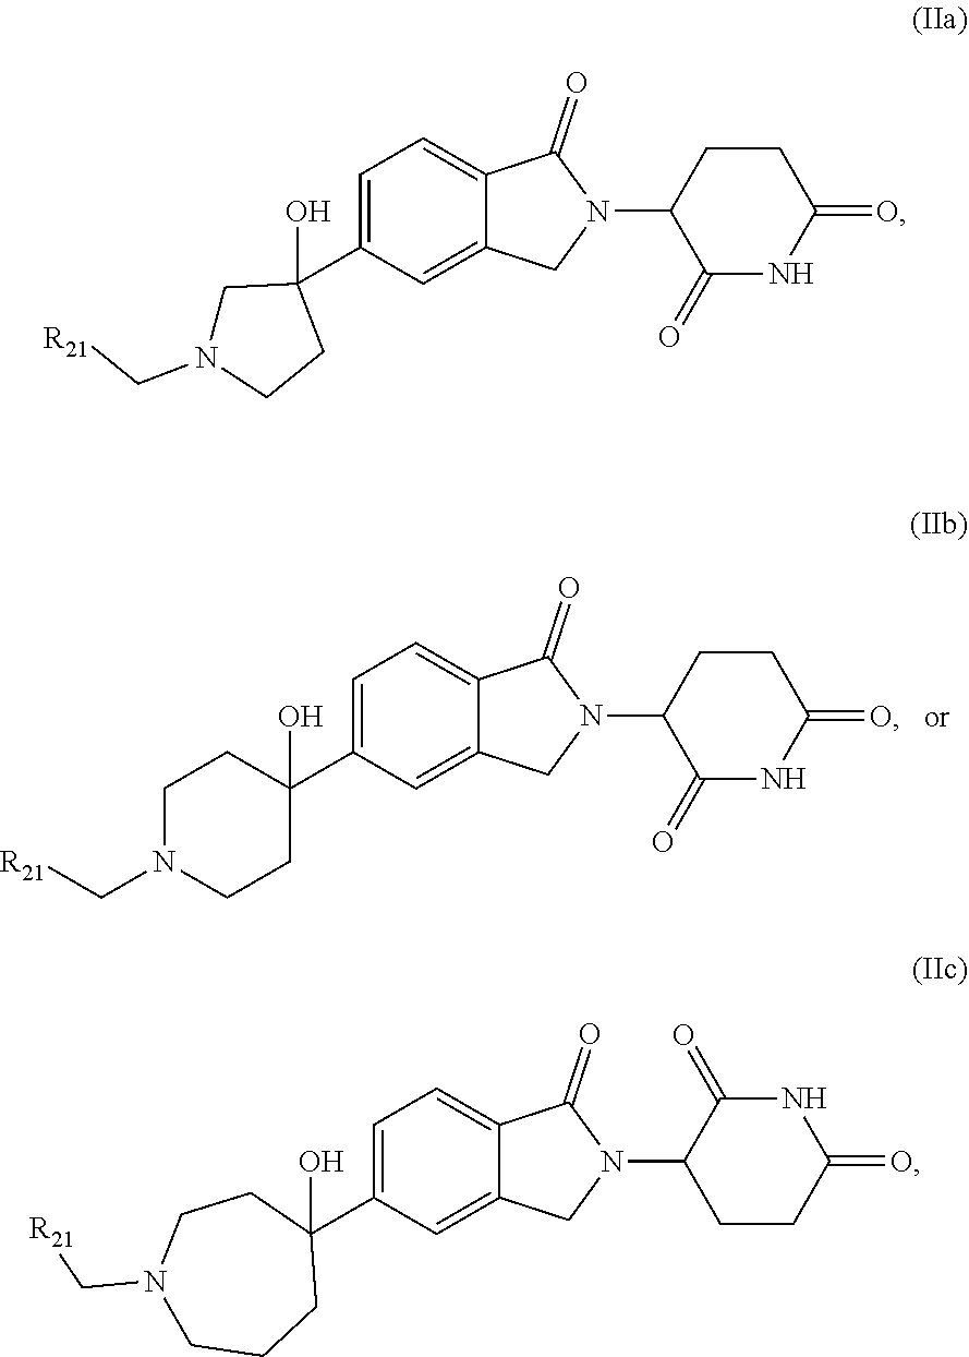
C1=C(C2(O)CCN(C[R21])CC2)C=C2C(=C1)C(=O)N(C1C(=O)NC(=O)CC1)C2.C1=C(C2(O)CN(C[R21])CC2)C=C2C(=C1)C(=O)N(C1C(=O)NC(=O)CC1)C2.C1=C(C2(O)CCN(C[R21])CCC2)C=C2C(=C1)C(=O)N(C1CCC(=O)NC1=O)C2
